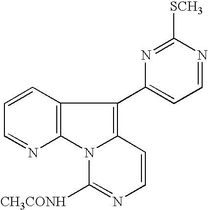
C12=C(N3C(=C1C1=CC=NC([SCH3])=N1)C=CN=C3[CH3CONH])N=CC=C2
